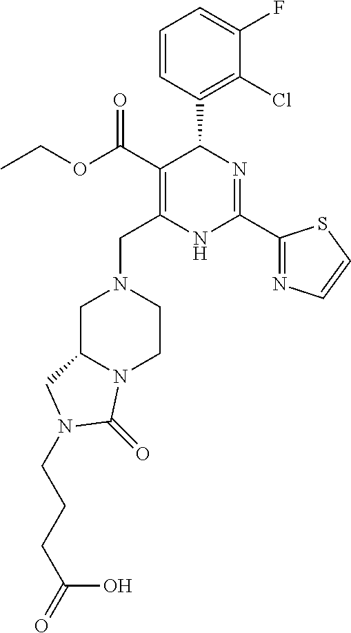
C1=CC(C2C(C(OCC)=O)=C(CN3CC4N(CC3)C(=O)N(CCCC(=O)O)C4)NC(C3=NC=CS3)=N2)=C(Cl)C(F)=C1
